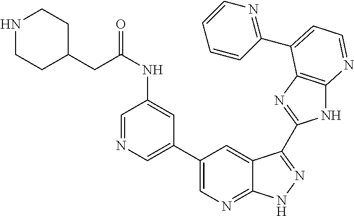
C1(C2=CN=C3C(=C2)C(C2=NC4=C(N2)N=CC=C4C2=NC=CC=C2)=NN3)=CN=CC(NC(CC2CCNCC2)=O)=C1
